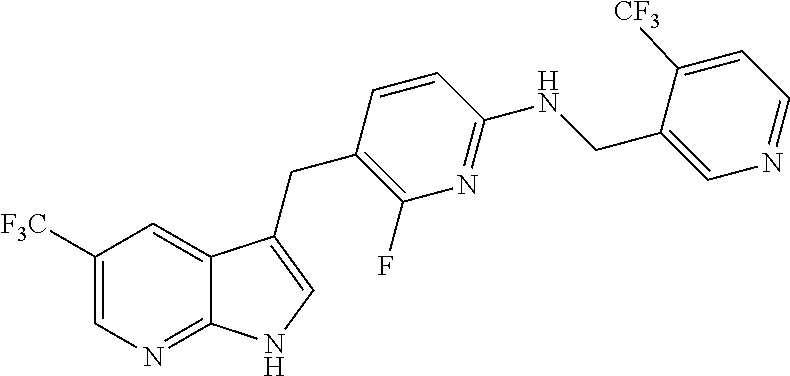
C1([F3C])=CN=C2C(=C1)C(CC1=C(F)N=C(NCC3=CN=CC=C3[CF3])C=C1)=CN2
